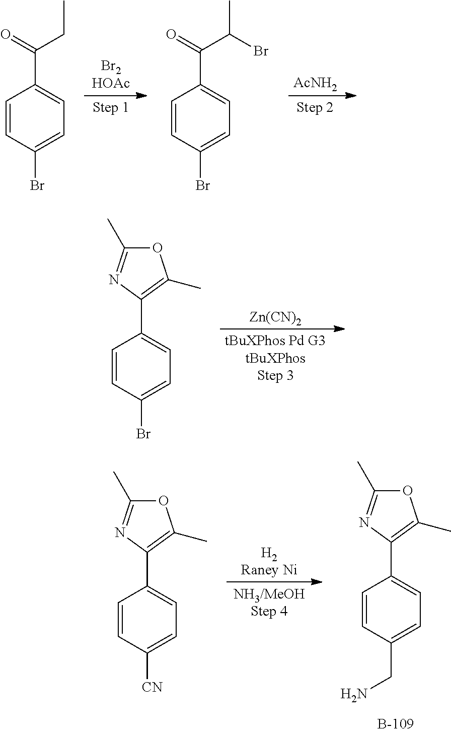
[AcNH2].C1=CC(Br)=CC=C1C(=O)CC.C1=CC(Br)=CC=C1C(=O)C(C)Br.[Zn(CN)2].C1=CC(Br)=CC=C1C1=C(C)OC(C)=N1.[H2Raney Ni].C1=CC(CN)=CC=C1C1=C(C)OC(C)=N1.C1=CC([CN])=CC=C1C1=C(C)OC(C)=N1
